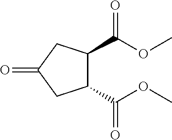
C1(C(OC)=O)C(C(OC)=O)CC(=O)C1
